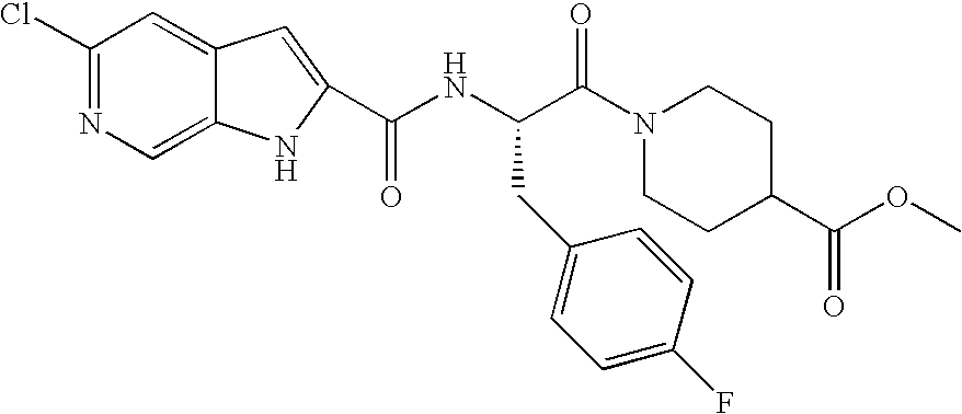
C1(Cl)=NC=C2C(=C1)C=C(C(NC(C(=O)N1CCC(C(OC)=O)CC1)CC1=CC=C(F)C=C1)=O)N2
